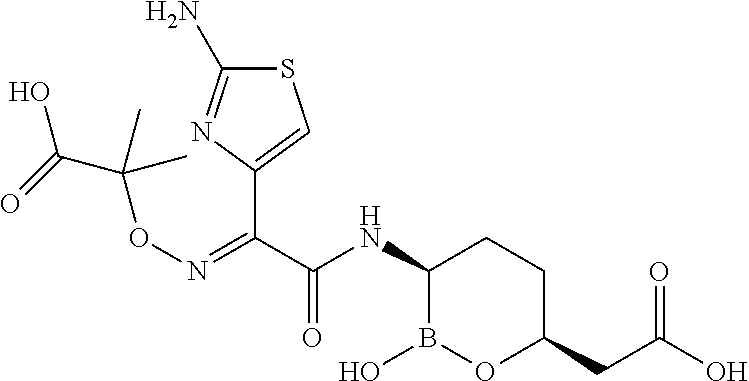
S1C(N)=NC(C(C(NC2B(O)OC(CC(=O)O)CC2)=O)=NOC(C(O)=O)(C)C)=C1
